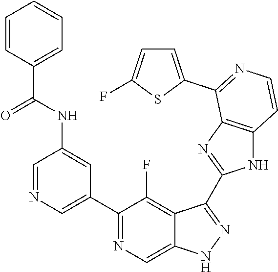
C1=NC=C(C2=NC=C3C(=C2F)C(C2=NC4=C(N2)C=CN=C4C2=CC=C(F)S2)=NN3)C=C1NC(C1=CC=CC=C1)=O
